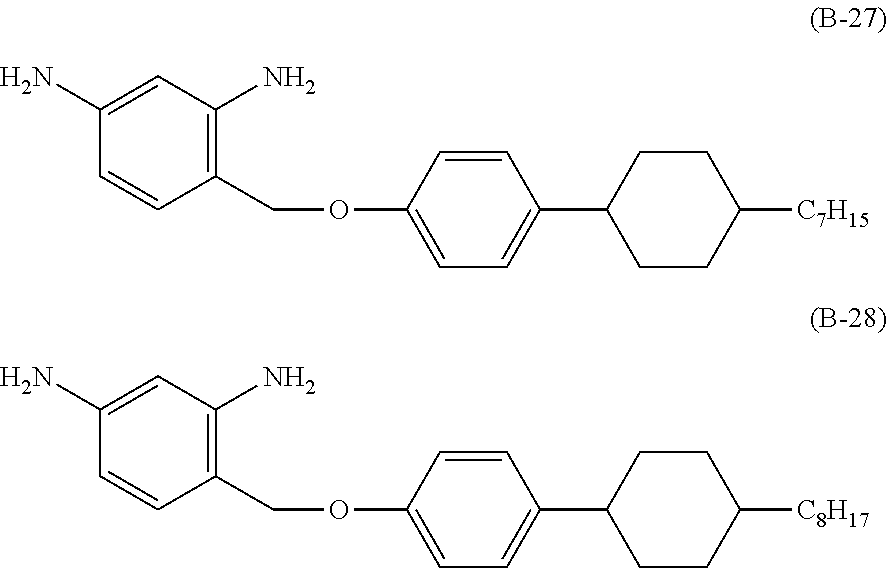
C(OC1=CC=C(C2CCC([C7H15])CC2)C=C1)C1=C(N)C=C(N)C=C1.C(OC1=CC=C(C2CCC([C8H17])CC2)C=C1)C1=C(N)C=C(N)C=C1
